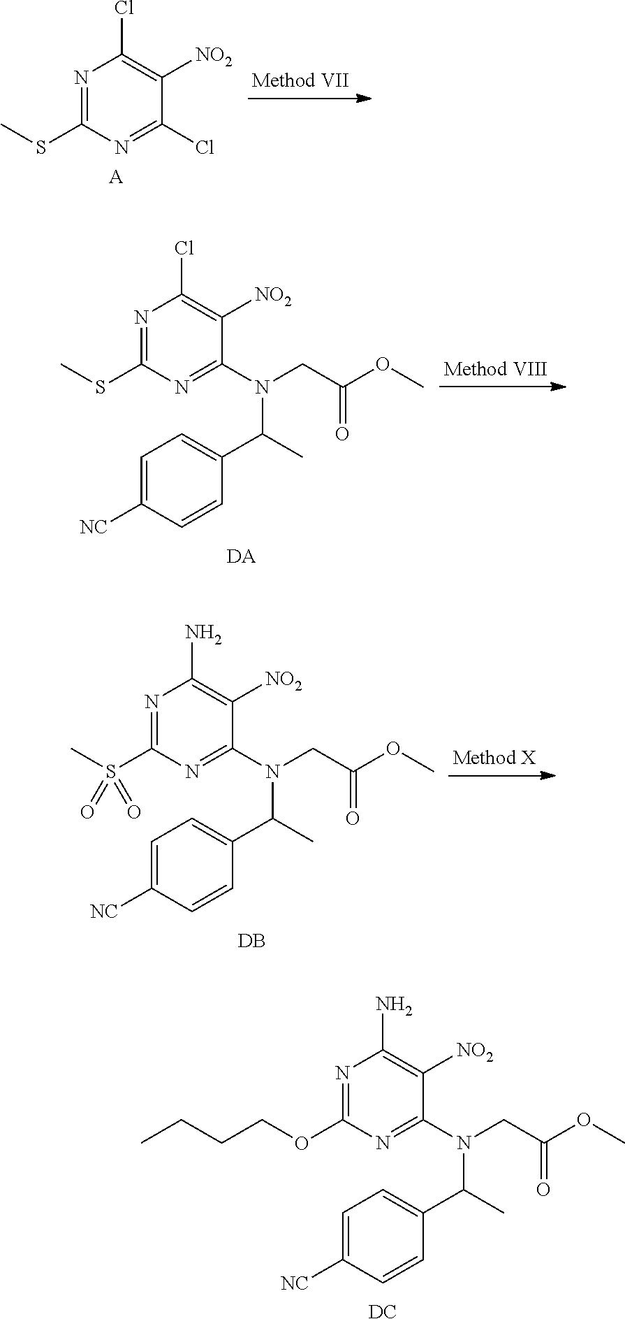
N1=C(OCCCC)N=C(N(CC(OC)=O)C(C)C2=CC=C([NC])C=C2)C([NO2])=C1N.[DC].N1=C(SC)N=C(Cl)C([NO2])=C1Cl.[A].N1=C(SC)N=C(N(CC(OC)=O)C(C)C2=CC=C([NC])C=C2)C([NO2])=C1Cl.[DA].N1=C(S(C)(=O)=O)N=C(N(CC(OC)=O)C(C)C2=CC=C([NC])C=C2)C([NO2])=C1N.[DB]
